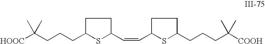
C(CCCC1CCC(C=CC2CCC(CCCC([COOH])(C)C)S2)S1)([HOOC])(C)C
